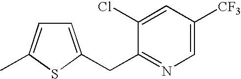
C1=C(CC2=NC=C([CF3])C=C2Cl)SC(C)=C1
